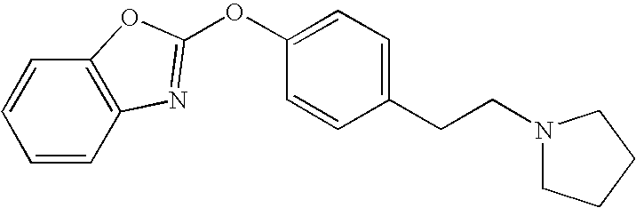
C1=CC=CC2=C1OC(OC1=CC=C(CCN3CCCC3)C=C1)=N2
